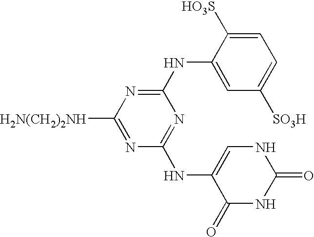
N(C1=NC([H2N(CH2)2NH])=NC(NC2=CNC(=O)NC2=O)=N1)C1=CC([SO3H])=CC=C1[HO3S]
